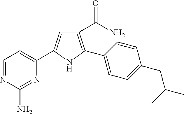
C1(C(=O)N)=C(C2=CC=C(CC(C)C)C=C2)NC(C2=CC=NC(N)=N2)=C1
